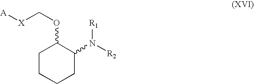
C1(N([R2])[R1])C(OC[X][A])CCCC1
